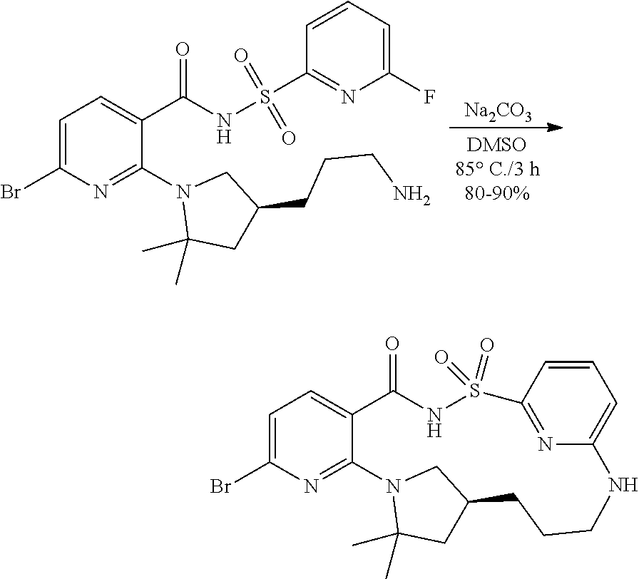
C1=C(Br)N=C2C(=C1)C(=O)NS(=O)(=O)C1=NC(=CC=C1)NCCCC1CC(C)(C)N2C1.C1=C(Br)N=C(N2C(C)(C)CC(CCCN)C2)C(C(NS(C2=NC(F)=CC=C2)(=O)=O)=O)=C1.[Na2CO3]
